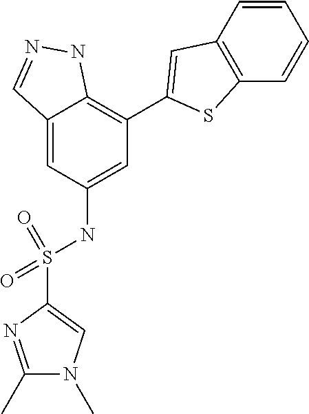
C12=CC(NS(C3=CN(C)C(C)=N3)(=O)=O)=CC(C3=CC4=C(S3)C=CC=C4)=C1NN=C2
